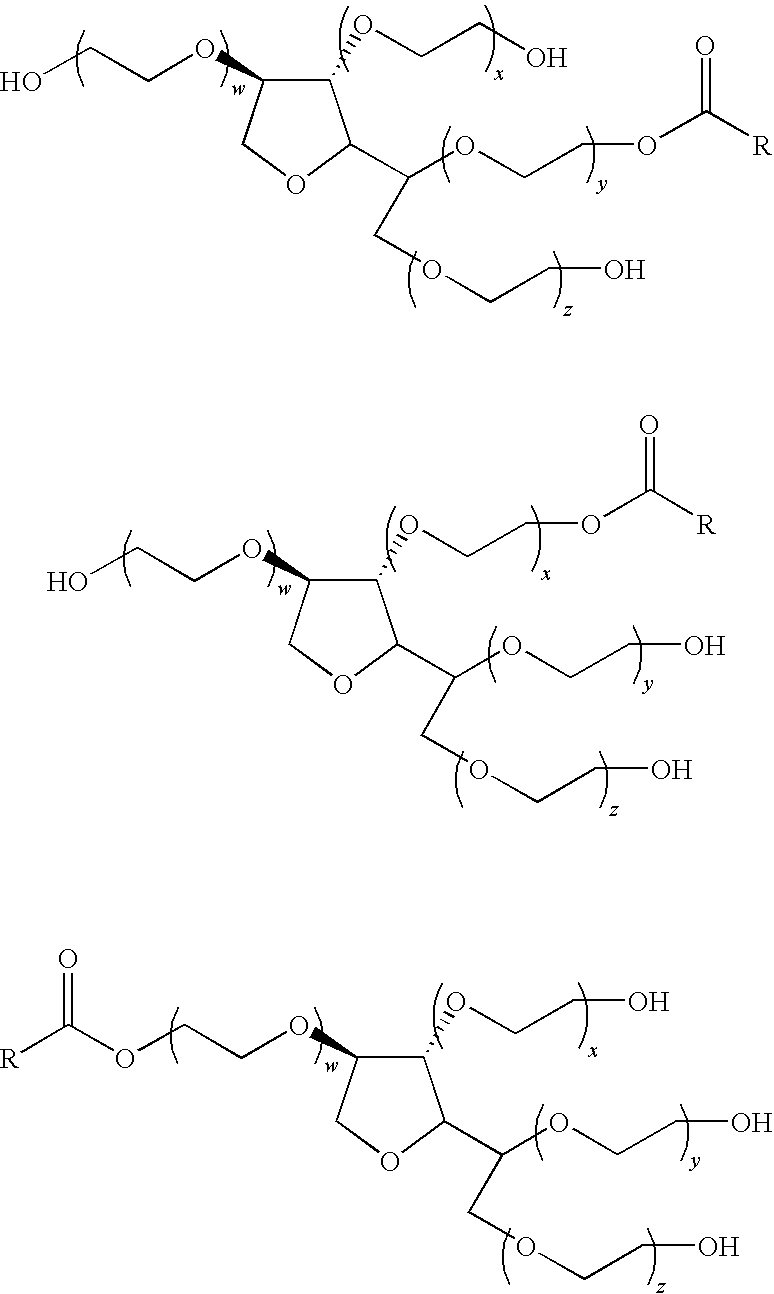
C1(OCCO)C(OCCO)COC1C(OCCOC([R])=O)COCCO.C1(OCCOC([R])=O)C(OCCO)COC1C(OCCO)COCCO.C1(OCCO)C(OCCOC([R])=O)COC1C(OCCO)COCCO
